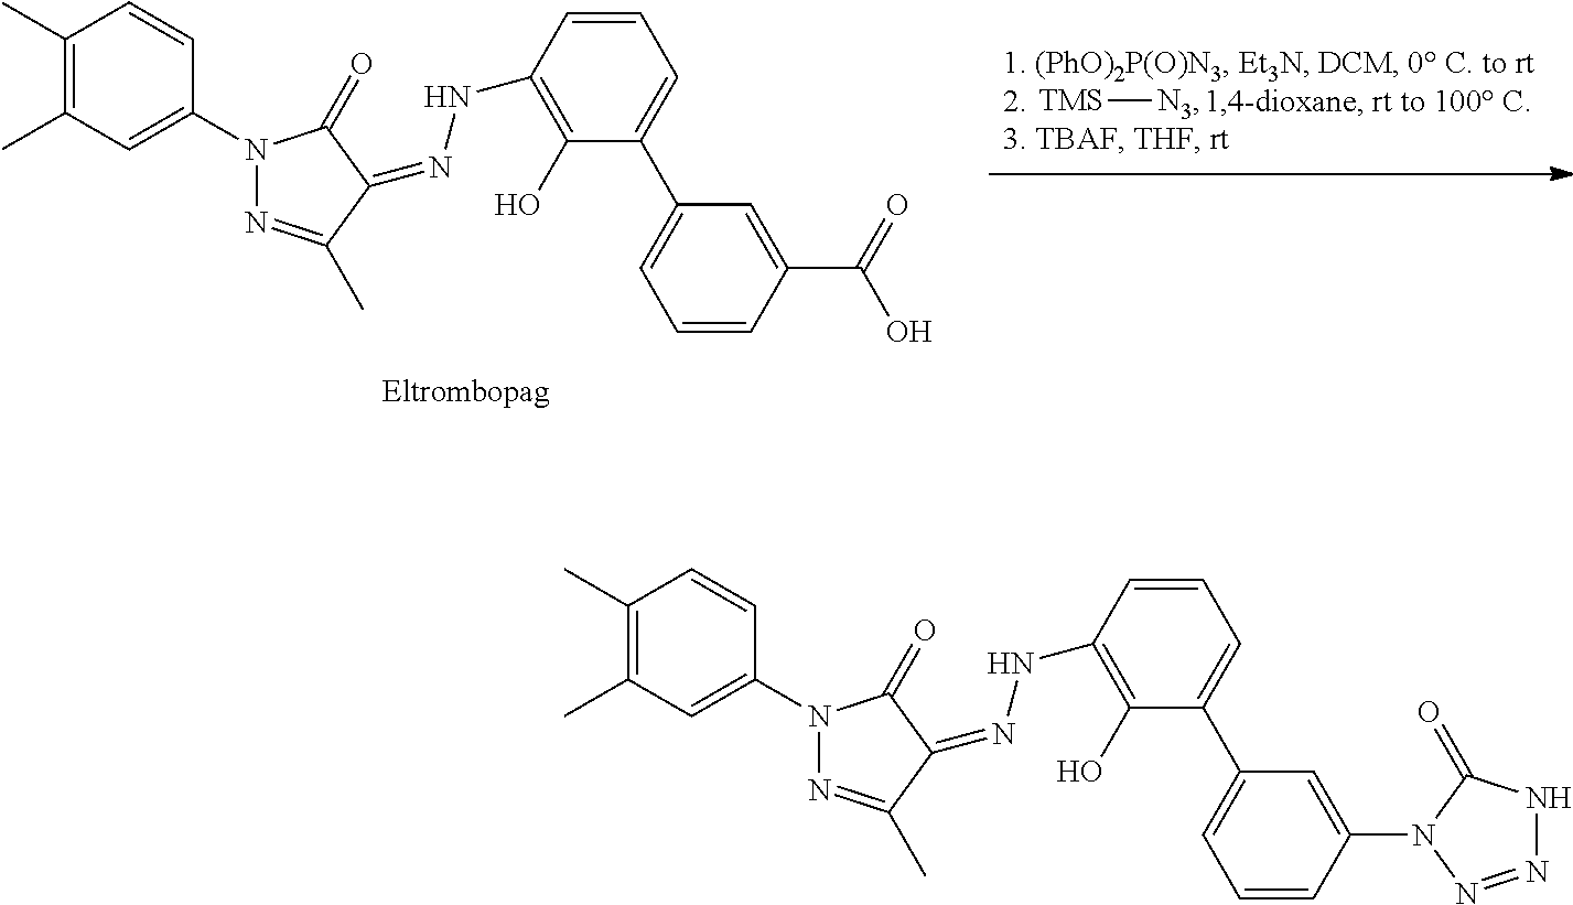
[TMS][N3].C1(C)=C(C)C=C(N2N=C(C)C(=NNC3=C(O)C(C4=CC=CC(C(O)=O)=C4)=CC=C3)C2=O)C=C1.C1(C)=C(C)C=C(N2N=C(C)C(=NNC3=C(O)C(C4=CC=CC(N5N=NNC5=O)=C4)=CC=C3)C2=O)C=C1
